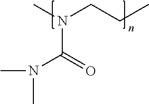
CN(CCC)C(=O)N(C)C
